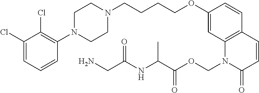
C1(Cl)=CC=CC(N2CCN(CCCCOC3=CC4=C(C=C3)C=CC(=O)N4COC(=O)C(NC(=O)CN)C)CC2)=C1Cl
